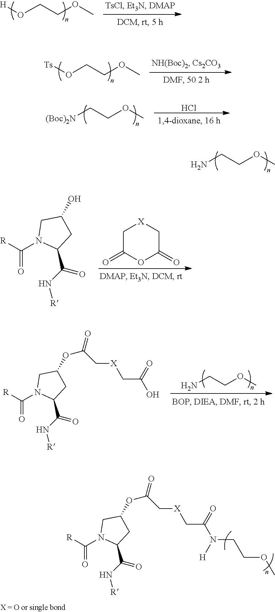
NCCOC.C1N(C([R])=O)C(C(N[R])=O)CC1OC(=O)C[X]CC(N(CCOC)[H])=O.O(CCOC)[H].[Ts]OCCOC.[(Boc)2N]CCOC.Cl.C1N(C([R])=O)C(C(N[R])=O)CC1O.C1C(=O)OC(=O)C[X]1.C1N(C([R])=O)C(C(N[R])=O)CC1OC(=O)C[X]CC(O)=O.NCCOC
